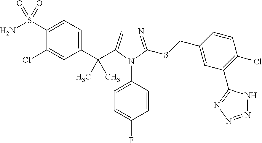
C1(C(C)(C)C2=CN=C(SCC3=CC(C4=NN=NN4)=C(Cl)C=C3)N2C2=CC=C(F)C=C2)=CC=C(S(N)(=O)=O)C(Cl)=C1
